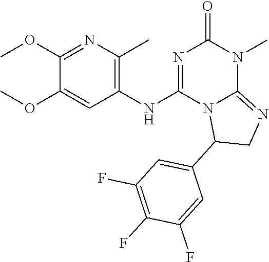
C1(OC)=NC(C)=C(NC2=NC(=O)N(C)C3=NCC(C4=CC(F)=C(F)C(F)=C4)N23)C=C1OC
